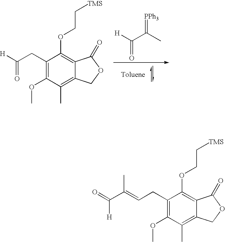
[H]C(C(C)=[PPh3])=O.C1(CC([H])=O)=C(OC)C(C)=C2C(=C1OCC[TMS])C(=O)OC2.C1(CC=C(C)C([H])=O)=C(OC)C(C)=C2C(=C1OCC[TMS])C(=O)OC2
